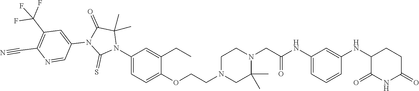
C1=C(NC(CN2CCN(CCOC3=CC=C(N4C(C)(C)C(=O)N(C5=CC(C(F)(F)F)=C(C#N)N=C5)C4=S)C=C3CC)CC2(C)C)=O)C=C(NC2C(=O)NC(=O)CC2)C=C1
